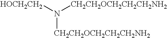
[HOCH2CH2]N([CH2CH2OCH2CH2CH2NH2])[CH2CH2OCH2CH2CH2NH2]
